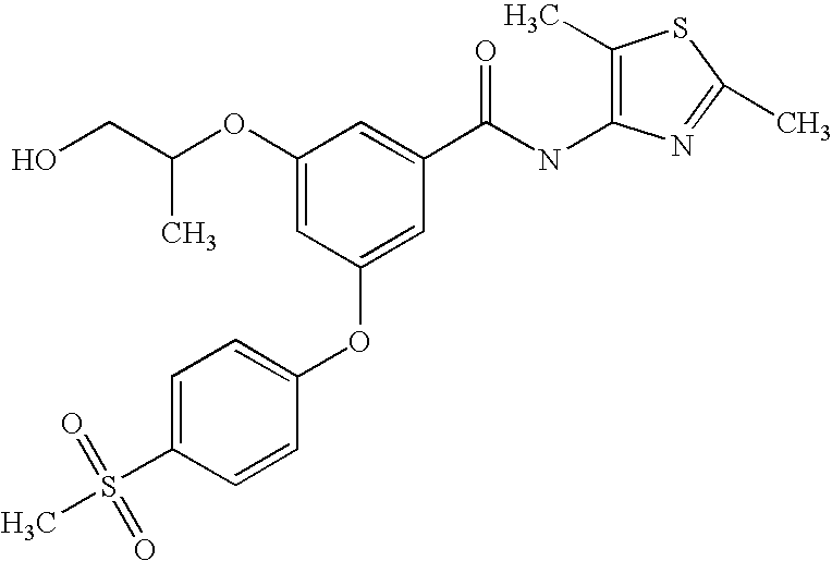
C1(OC(CO)C)=CC(OC2=CC=C(S(C)(=O)=O)C=C2)=CC(C(NC2=C(C)SC(C)=N2)=O)=C1
